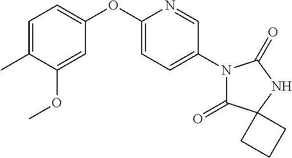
C1=C(C)C(OC)=CC(OC2=CC=C(N3C(=O)C4(NC3=O)CCC4)C=N2)=C1
